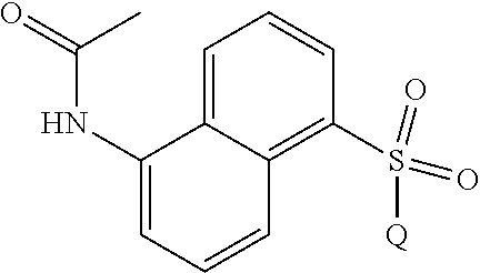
C1=C2C(=C(S(=O)(=O)[Q])C=C1)C=CC=C2NC(=O)C
